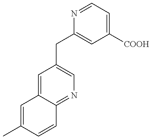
C1=C(C)C=CC2=NC=C(CC3=CC([COOH])=CC=N3)C=C12
